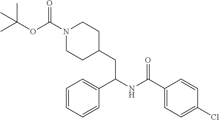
C(C1=CC=C(Cl)C=C1)(NC(C1=CC=CC=C1)CC1CCN(C(OC(C)(C)C)=O)CC1)=O
